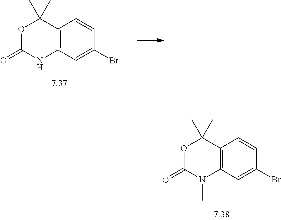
C12=C(C=C(Br)C=C1)N(C)C(=O)OC2(C)C.C12=C(C=C(Br)C=C1)NC(=O)OC2(C)C
